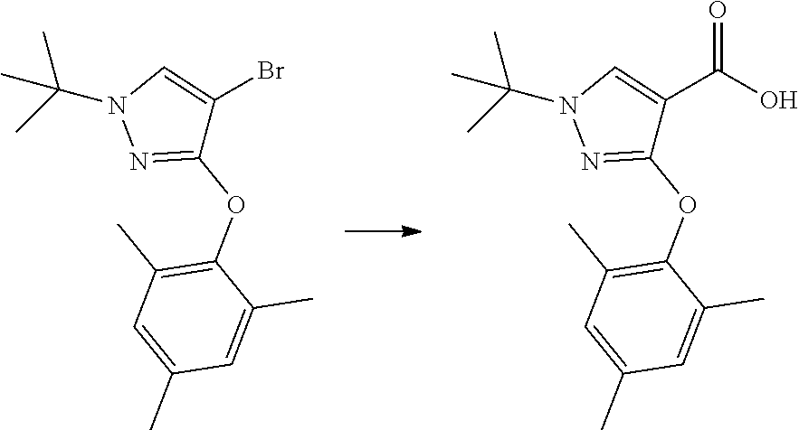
N1=C(OC2=C(C)C=C(C)C=C2C)C(C(O)=O)=CN1C(C)(C)C.N1=C(OC2=C(C)C=C(C)C=C2C)C(Br)=CN1C(C)(C)C
